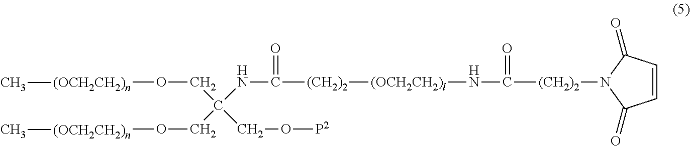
O(CC(CO[P2])(NC([(CH2)2][(OCH2CH2)l]NC(=O)[(CH2)2]N1C(=O)C=CC1=O)=O)CO[(OCH2CH2)n]C)[(OCH2CH2)n]C
